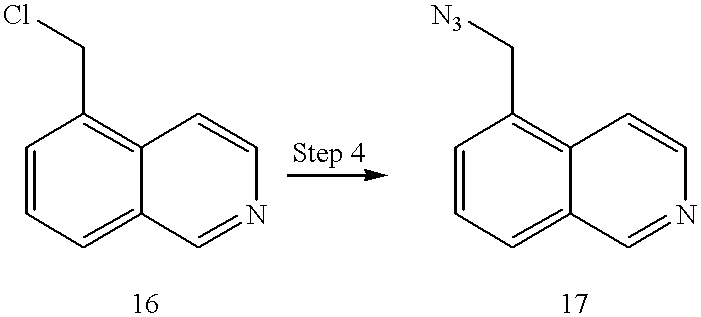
C1=CC=C2C(=C1C[N3])C=CN=C2.C1=CC=C2C(=C1CCl)C=CN=C2
